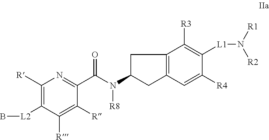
C1([R])=C([L2]B)C([R])=C([R])C(C(N([R8])C2CC3=C(C2)C=C([R4])C([L1]N([R1])[R2])=C3[R3])=O)=N1
